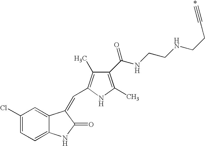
C1(Cl)=CC=C2C(=C1)C(=CC1=C(C)C(C(NCCNCCC#C)=O)=C(C)N1)C(=O)N2
